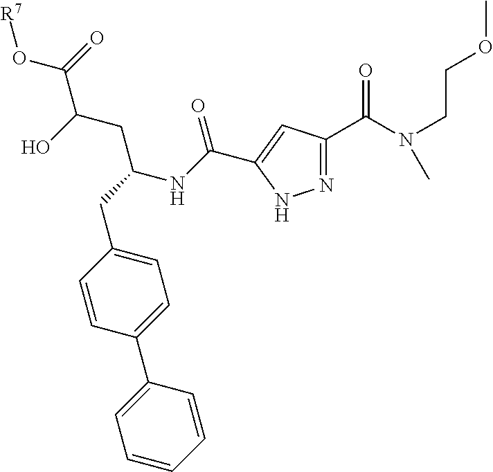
N1=C(C(N(CCOC)C)=O)C=C(C(NC(CC2=CC=C(C3=CC=CC=C3)C=C2)CC(C(=O)O[R7])O)=O)N1
